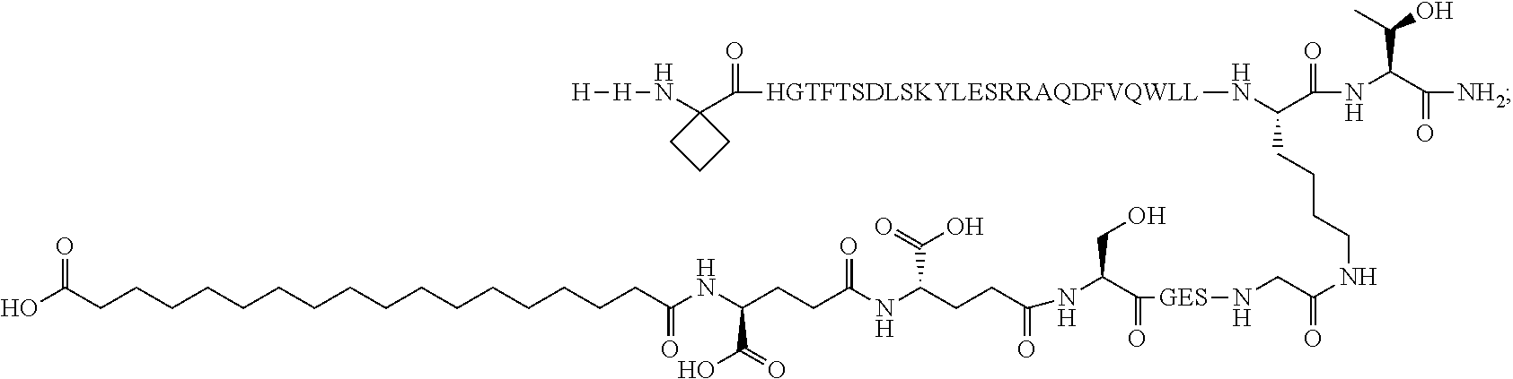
[H][H]NC1(C([HGTFTSDLSKYLESRRAQDFVQWLL]NC(C(NC(C([NH2])=O)C(C)O)=O)CCCCNC(CN[GES]C(C(NC(CCC(NC(CCC(NC(CCCCCCCCCCCCCCCCC(O)=O)=O)C(O)=O)=O)C(=O)O)=O)CO)=O)=O)=O)CCC1
